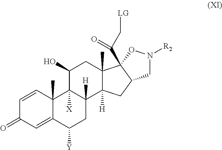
C1=CC2(C)C(=CC1=O)C([Y])CC1([H])C2([X])C(O)CC2(C)C1([H])CC1C2(C(C[LG])=O)ON([R2])C1
